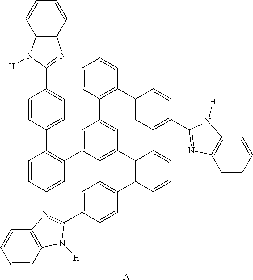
C1=CC=CC(C2=CC(C3=C(C4=CC=C(C5=NC6=C(C=CC=C6)N5[H])C=C4)C=CC=C3)=CC(C3=C(C4=CC=C(C5=NC6=C(C=CC=C6)N5[H])C=C4)C=CC=C3)=C2)=C1C1=CC=C(C2=NC3=C(C=CC=C3)N2[H])C=C1.[A]
